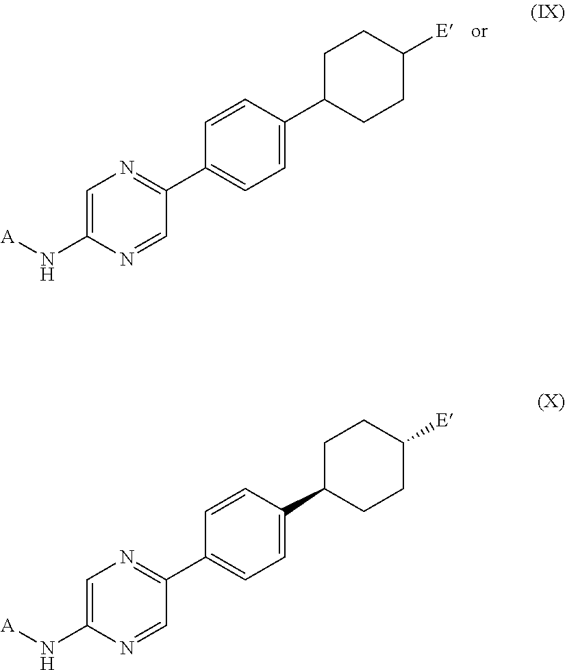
C1=CC(C2CCC([E])CC2)=CC=C1C1=NC=C(N[A])N=C1.C1=CC(C2CCC([E])CC2)=CC=C1C1=NC=C(N[A])N=C1
